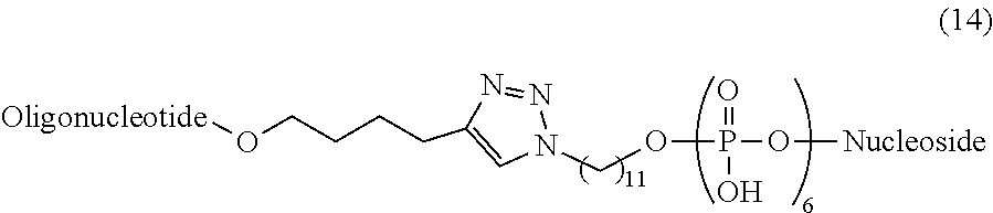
[Oligonucleotide]OCCCCC1=CN(COP(O[Nucleoside])(=O)O)N=N1
